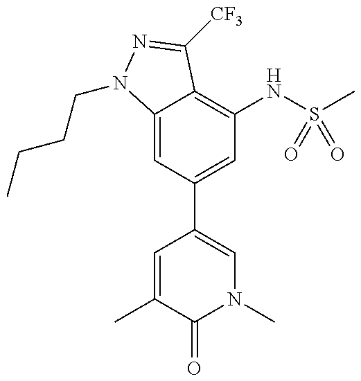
C12=CC(C3=CN(C)C(=O)C(C)=C3)=CC(NS(C)(=O)=O)=C1C([CF3])=NN2CCCC
